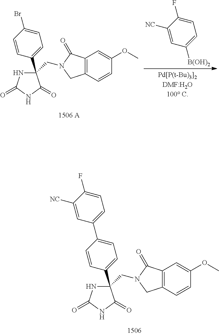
C1=C(F)C([NC])=CC([B(OH)2])=C1.N1C(=O)NC(=O)C1(CN1C(=O)C2=C(C1)C=CC(OC)=C2)C1=CC=C(Br)C=C1.N1C(=O)NC(=O)C1(CN1C(=O)C2=C(C1)C=CC(OC)=C2)C1=CC=C(C2=CC=C(F)C([NC])=C2)C=C1
